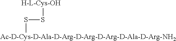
[Ac-D-Cys-D-Ala-D-Arg-D-Arg-D-Arg-D-Ala-D-Arg-NH2]SS[H-L-Cys-OH]
